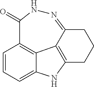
C1=CC=C2C3=C1C(=O)NN=C1CCCC(=C31)N2
